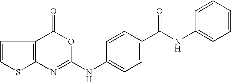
C1=CC2=C(N=C(NC3=CC=C(C(NC4=CC=CC=C4)=O)C=C3)OC2=O)S1
